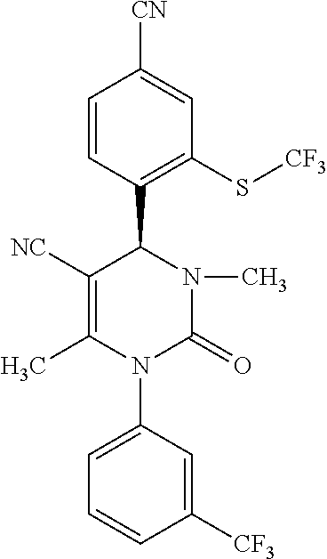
C1=CC(C2C([NC])=C(C)N(C3=CC=CC([CF3])=C3)C(=O)N2C)=C(S[CF3])C=C1[CN]
